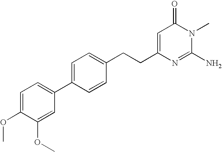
C1=C(C2=CC=C(OC)C(OC)=C2)C=CC(CCC2=CC(=O)N(C)C(N)=N2)=C1
